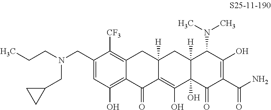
C1(CN(CCC)CC2CC2)=CC(O)=C2C(=C1[CF3])CC1([H])C(=C(O)C3(O)C([H])(C1)C(N(C)C)C(O)=C(C(N)=O)C3=O)C2=O
